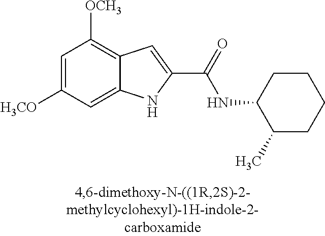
C12=CC([H3CO])=CC([OCH3])=C1C=C(C(=O)NC1C(C)CCCC1)N2
